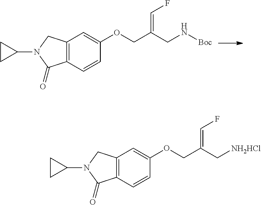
C12=C(C=CC(OCC(CN[Boc])=CF)=C1)C(=O)N(C1CC1)C2.C12=C(C=CC(OCC(C[NH2HCl])=CF)=C1)C(=O)N(C1CC1)C2
